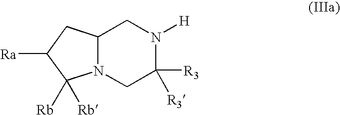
C12N(CC([R3])([R3])N([H])C1)C([Rb])([Rb])C([Ra])C2
